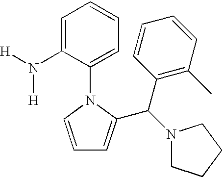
C1=CN(C2=CC=CC=C2N([H])[H])C(C(N2CCCC2)C2=C(C)C=CC=C2)=C1
